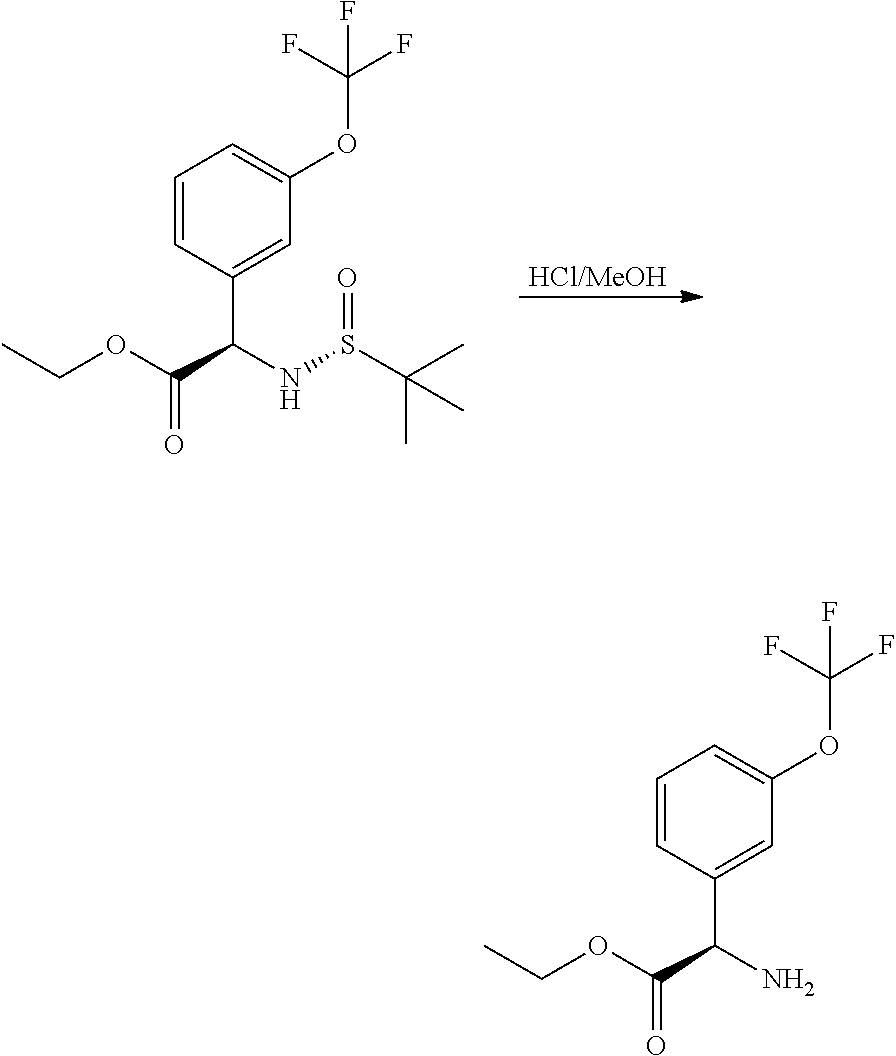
C1=C(OC(F)(F)F)C=C(C(C(OCC)=O)NS(=O)C(C)(C)C)C=C1.C1=C(OC(F)(F)F)C=C(C(C(OCC)=O)N)C=C1
